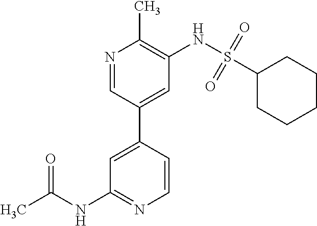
N1=CC(C2=CC(NC(C)=O)=NC=C2)=CC(NS(C2CCCCC2)(=O)=O)=C1C
